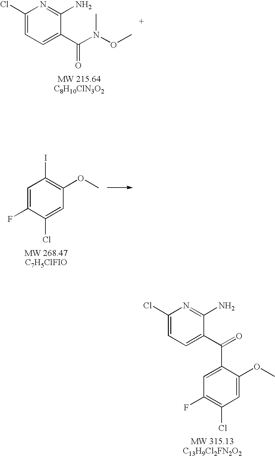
C1(Cl)=CC=C(C(=O)C2=CC(F)=C(Cl)C=C2OC)C(N)=N1.C1(Cl)=CC=C(C(N(C)OC)=O)C(N)=N1.C1=C(F)C(Cl)=CC(OC)=C1I
